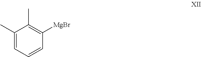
C1(C)=CC=CC([MgBr])=C1C
